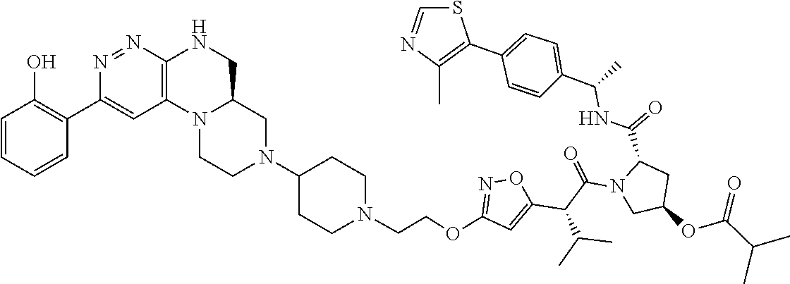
C1(C2=C(C)N=CS2)=CC=C(C(NC(C2CC(OC(C(C)C)=O)CN2C(C(C2=CC(OCCN3CCC(N4CCN5C(C4)CNC4=C5C=C(C5=C(O)C=CC=C5)N=N4)CC3)=NO2)C(C)C)=O)=O)C)C=C1
